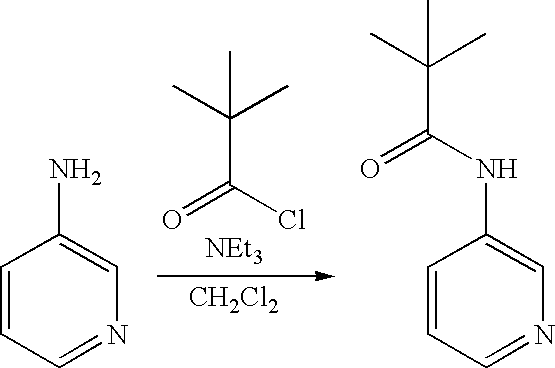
O=C(Cl)C(C)(C)C.[NEt3].[CH2Cl2].C1=CC=NC=C1N.C1=CC=NC=C1NC(=O)C(C)(C)C
